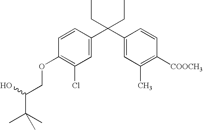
C1([COOCH3])=C(C)C=C(C(C2=CC(Cl)=C(OCC(C(C)(C)C)O)C=C2)(CC)CC)C=C1
